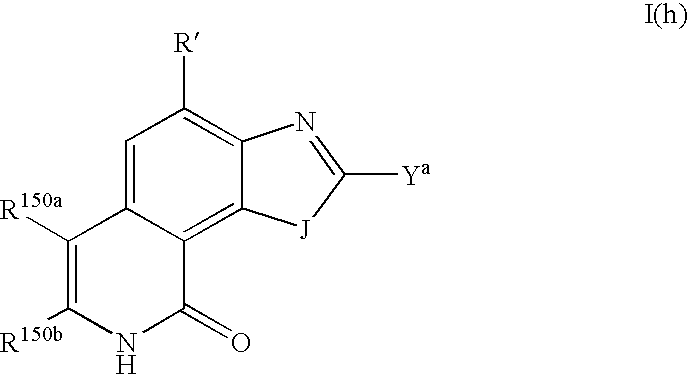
C12=CC([R])=C3C(=C1C(=O)NC([R150b])=C2[R150a])[J]C([Ya])=N3
